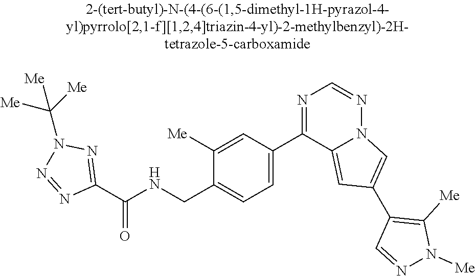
C1(C(NCC2=CC=C(C3=NC=NN4C3=CC(C3=C([Me])N([Me])N=C3)=C4)C=C2[Me])=O)=NN(C([Me])([Me])[Me])N=N1
